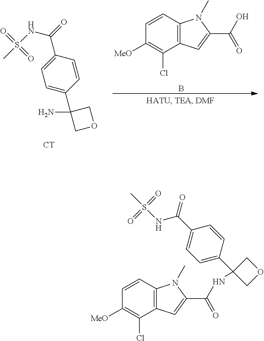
C12=C(C=CC([MeO])=C1Cl)N(C)C(C(=O)O)=C2.B.C1=CC(C(=O)NS(C)(=O)=O)=CC=C1C1(N)COC1.[CT].C12=C(C=CC([MeO])=C1Cl)N(C)C(C(=O)NC1(C3=CC=C(C(NS(C)(=O)=O)=O)C=C3)COC1)=C2
